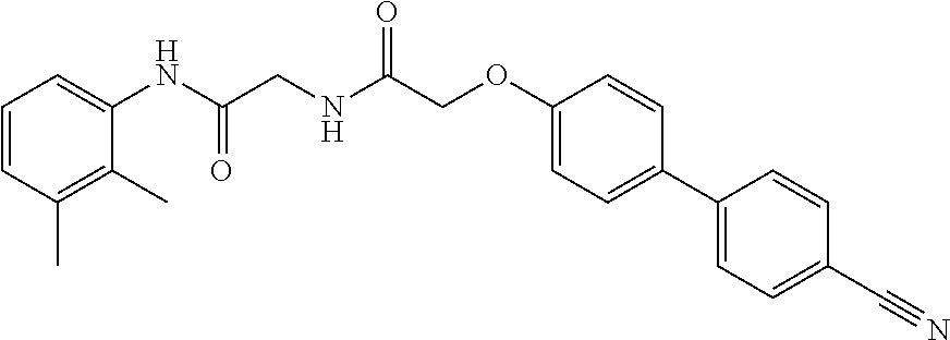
C1=CC(C)=C(C)C(NC(CNC(COC2=CC=C(C3=CC=C(C#N)C=C3)C=C2)=O)=O)=C1
